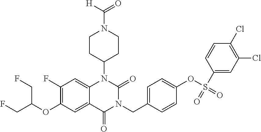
C12=CC(F)=C(OC(CF)CF)C=C1C(=O)N(CC1=CC=C(OS(C3=CC(Cl)=C(Cl)C=C3)(=O)=O)C=C1)C(=O)N2C1CCN(C([H])=O)CC1
